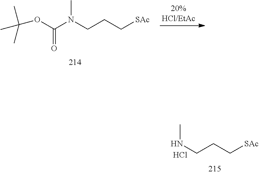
C(CN(C(=O)OC(C)(C)C)C)C[SAc].C(CNC)C[SAc].Cl
